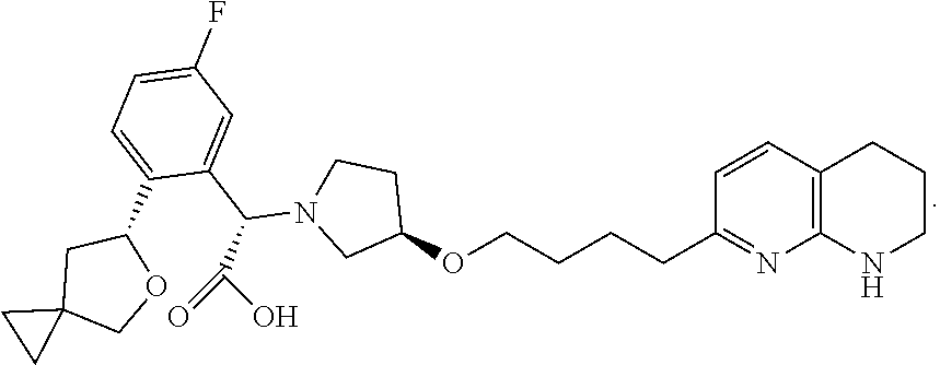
C12=C(N=C(CCCCOC3CCN(C(C4=CC(F)=CC=C4C4CC5(CO4)CC5)C(=O)O)C3)C=C1)NCCC2
